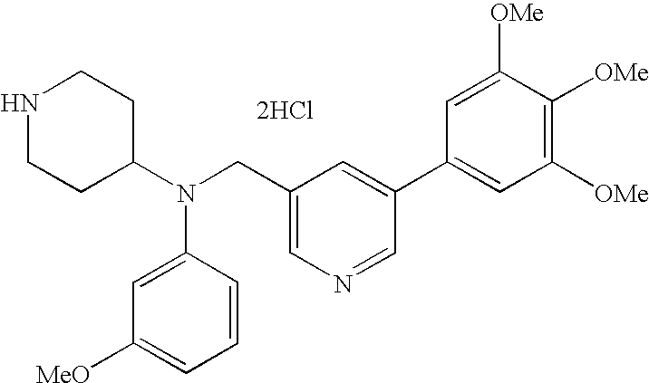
N1CCC(N(CC2=CN=CC(C3=CC([OMe])=C([OMe])C([OMe])=C3)=C2)C2=CC([MeO])=CC=C2)CC1.[2HCl]
